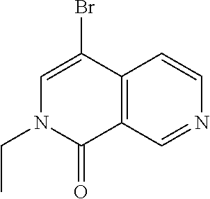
C1=C(Br)C2=C(C(=O)N1CC)C=NC=C2
